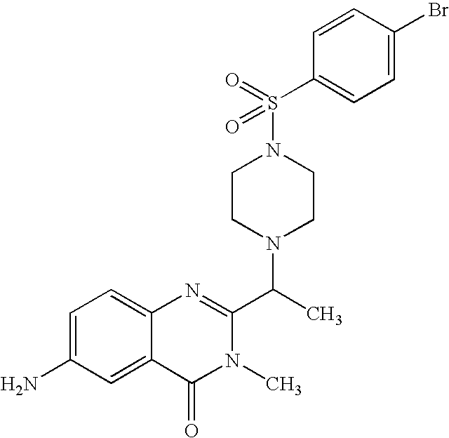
C1(C(N2CCN(S(=O)(=O)C3=CC=C(Br)C=C3)CC2)C)=NC2=CC=C(N)C=C2C(=O)N1C
